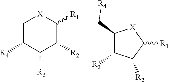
C1C([R4])C([R3])C([R2])C([R1])[X]1.C1(C[R4])C([R3])C([R2])C([R1])[X]1
